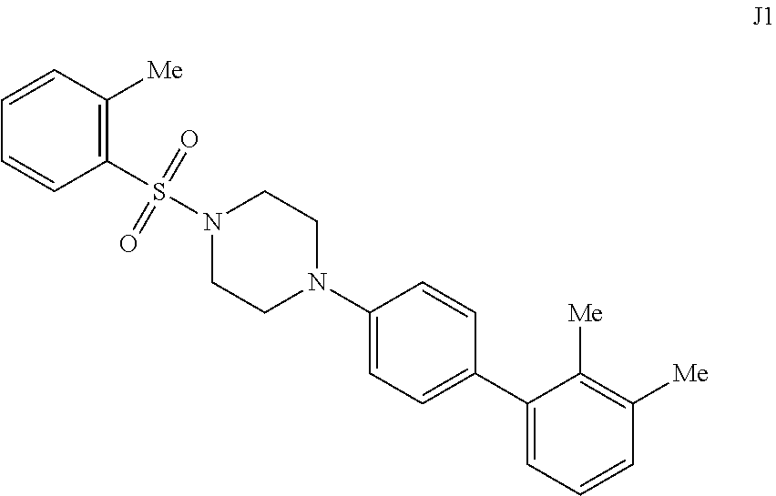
C1(S(N2CCN(C3=CC=C(C4=CC=CC([Me])=C4[Me])C=C3)CC2)(=O)=O)=C([Me])C=CC=C1
